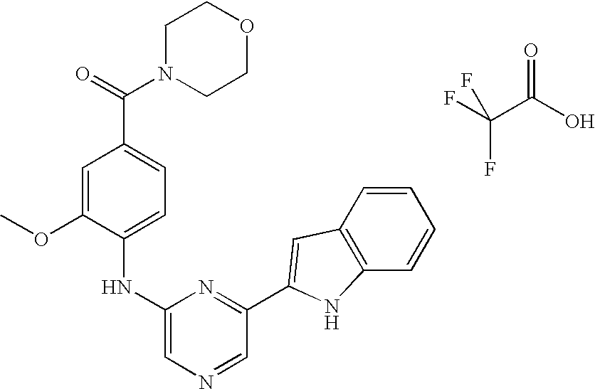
FC(C(O)=O)(F)F.C1=C(C(=O)N2CCOCC2)C=C(OC)C(NC2=CN=CC(C3=CC4=C(C=CC=C4)N3)=N2)=C1
